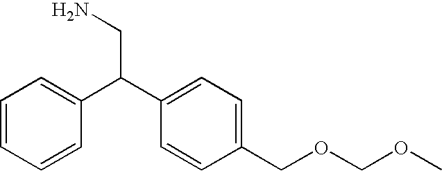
C1=CC=CC(C(C2=CC=C(COCOC)C=C2)CN)=C1
